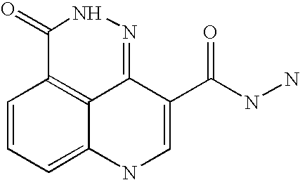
C1=CC=C2C3=C1C(=O)NN=C3C(C(NN)=O)=CN2
